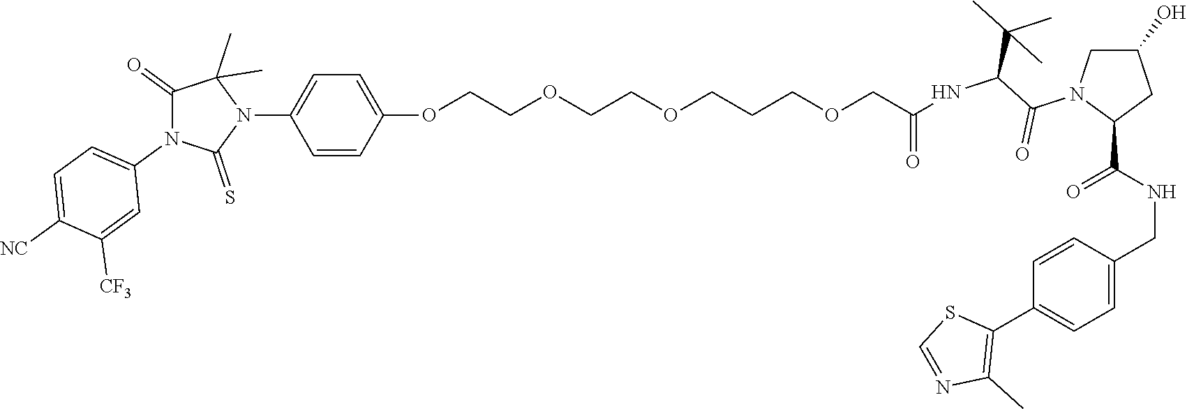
C(NC(=O)C1CC(O)CN1C(=O)C(C(C)(C)C)NC(COCCCOCCOCCOC1=CC=C(N2C(C)(C)C(=O)N(C3=CC=C([NC])C([CF3])=C3)C2=S)C=C1)=O)C1=CC=C(C2=C(C)N=CS2)C=C1
